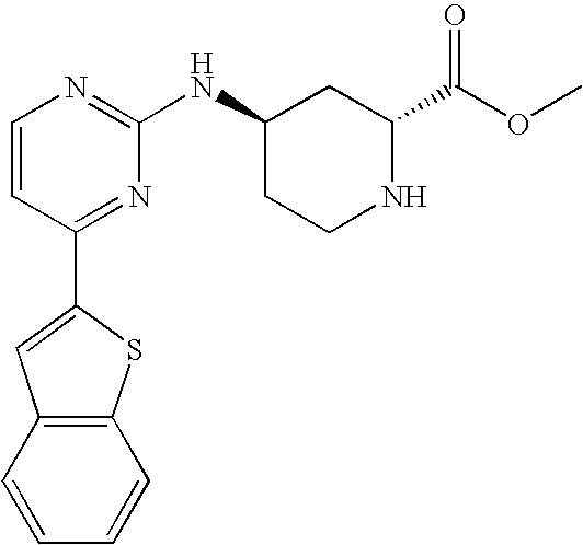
C1=CC(C2=CC3=C(S2)C=CC=C3)=NC(NC2CCNC(C(OC)=O)C2)=N1
